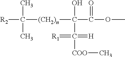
[R2]C([(CH2)n]C(C(OC)=O)(O)C([COO]C)(=[H])=[R1])(C)C
